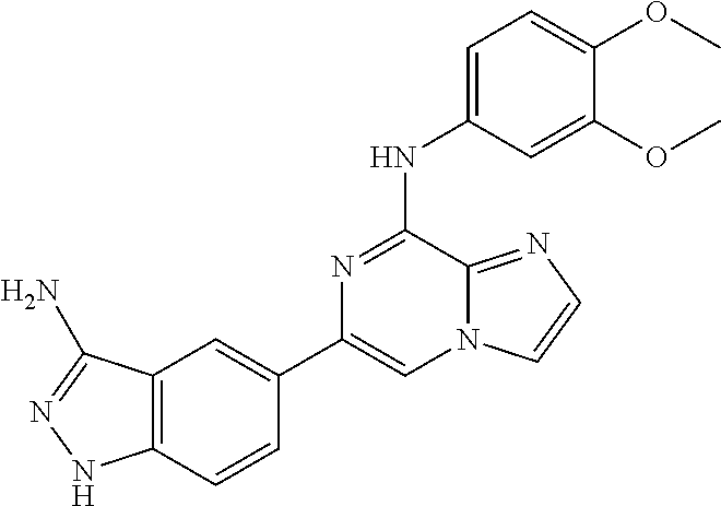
C12=C(C=CC(C3=CN4C(=NC=C4)C(NC4=CC=C(OC)C(OC)=C4)=N3)=C1)NN=C2N
